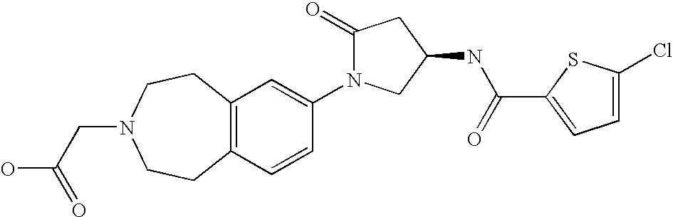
C12=C(C=CC(N3C(=O)CC(NC(C4=CC=C(Cl)S4)=O)C3)=C1)CCN(CC(O)=O)CC2
